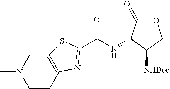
C1CC2=C(CN1C)SC(C(NC1C(=O)OCC1[NHBoc])=O)=N2
